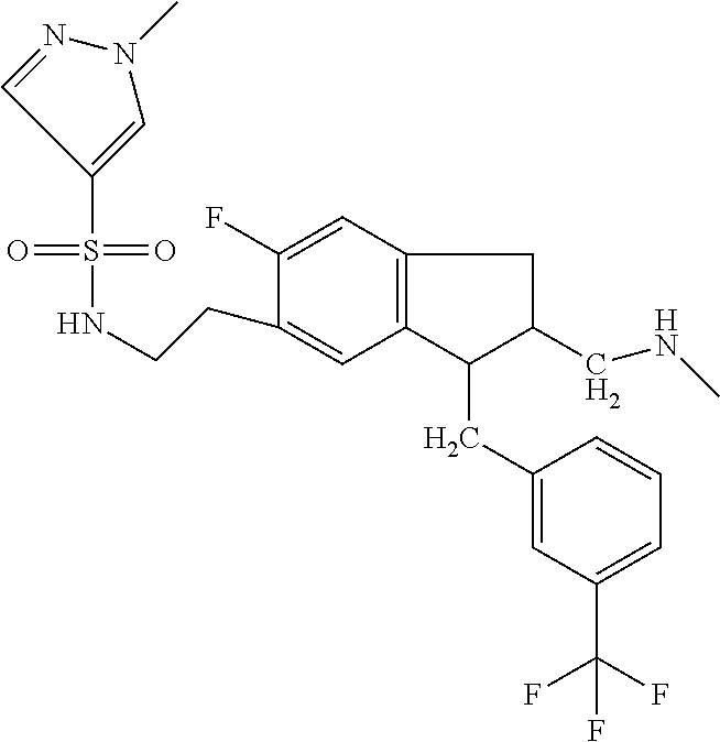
S(=O)(=O)(C1=CN(C)N=C1)NCCC1=CC2=C(C=C1F)CC(CNC)C2CC1=CC(C(F)(F)F)=CC=C1
